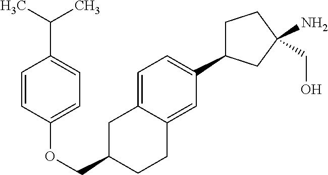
O(CC1CC2=CC=C(C3CCC(N)(CO)C3)C=C2CC1)C1=CC=C(C(C)C)C=C1
